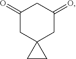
C1(=O)CC2(CC(=O)C1)CC2
